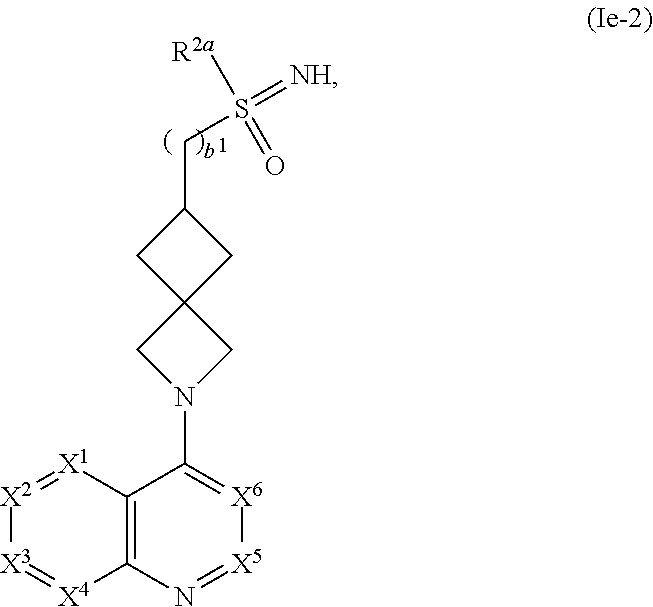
C12=C(N=[X5][X6]=C1N1CC3(C1)CC(CS(=[NH])(=O)[R2a])C3)[X4]=[X3][X2]=[X1]2
